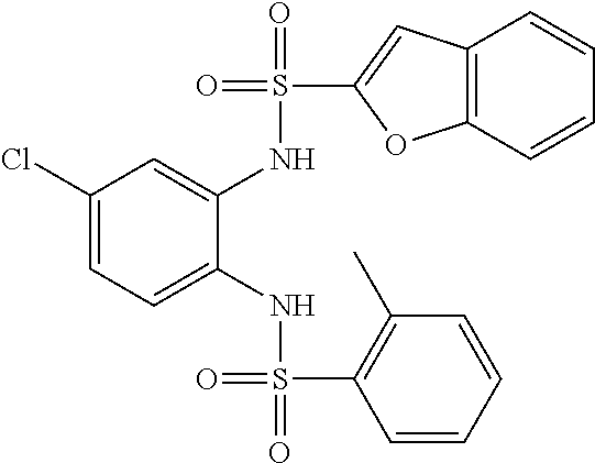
C1(Cl)=CC=C(NS(=O)(=O)C2=C(C)C=CC=C2)C(NS(=O)(C2=CC3=C(O2)C=CC=C3)=O)=C1
